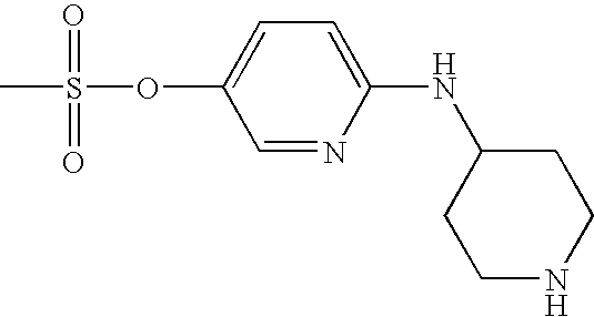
O(C1=CC=C(NC2CCNCC2)N=C1)S(C)(=O)=O
